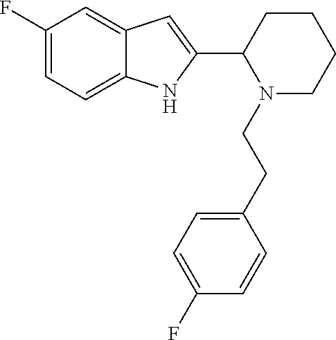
C1(F)=CC=C2C(=C1)C=C(C1N(CCC3=CC=C(F)C=C3)CCCC1)N2
